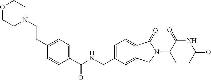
C1(C(NCC2=CC=C3C(=C2)CN(C2CCC(=O)NC2=O)C3=O)=O)=CC=C(CCN2CCOCC2)C=C1
